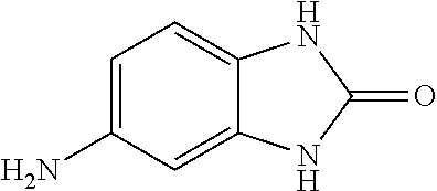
C1=C(N)C=C2C(=C1)NC(=O)N2
